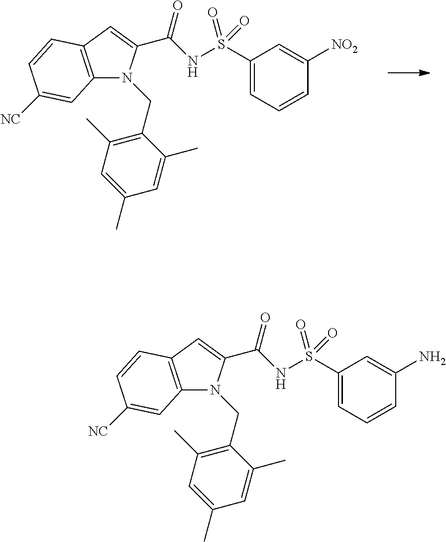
C12=C(C=C(C(=O)NS(=O)(C3=CC=CC([NO2])=C3)=O)N1CC1=C(C)C=C(C)C=C1C)C=CC([NC])=C2.C12=C(C=C(C(=O)NS(=O)(C3=CC=CC(N)=C3)=O)N1CC1=C(C)C=C(C)C=C1C)C=CC([NC])=C2
